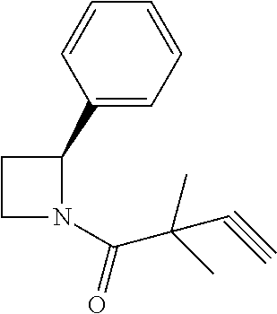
C1N(C(=O)C(C)(C)C#C)C(C2=CC=CC=C2)C1
